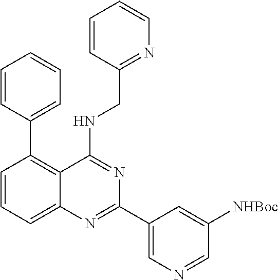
C1=CC=C2C(=C1C1=CC=CC=C1)C(NCC1=NC=CC=C1)=NC(C1=CN=CC([NHBoc])=C1)=N2
